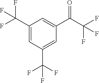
C1(C(F)(F)F)=CC(C(F)(F)F)=CC(C(=O)C(F)(F)F)=C1
